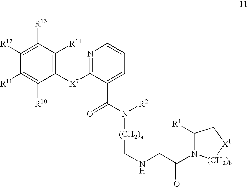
C1([X7]C2=NC=CC=C2C(=O)N([(CH2)a]CNCC(=O)N2C([R1])C[X1][(CH2)b]2)[R2])=C([R14])C([R13])=C([R12])C([R11])=C1[R10]
